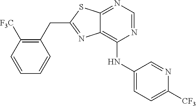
C1(CC2=NC3=C(NC4=CC=C([CF3])N=C4)N=CN=C3S2)=C([F3C])C=CC=C1
